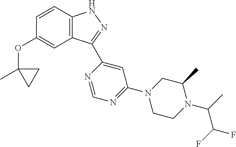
C1=CC2=C(C=C1OC1(C)CC1)C(C1=CC(N3CCN(C(C(F)F)C)C(C)C3)=NC=N1)=NN2
